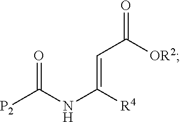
[P2]C(NC([R4])=CC([OR2])=O)=O
